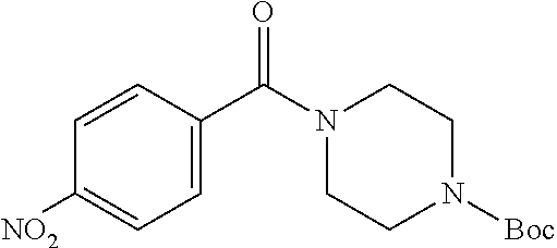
C1=CC(C(N2CCN([Boc])CC2)=O)=CC=C1[NO2]
